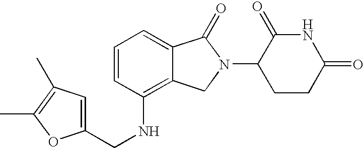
C(NC1=C2C(=CC=C1)C(=O)N(C1CCC(=O)NC1=O)C2)C1=CC(C)=C(C)O1
